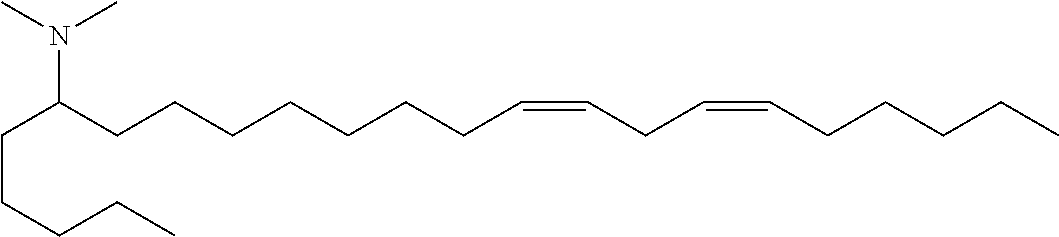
C(CCCC)C(CCCCCCCC=CCC=CCCCCC)N(C)C
